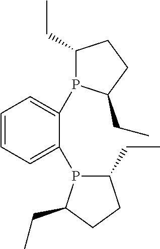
C1=CC=C(P2C(CC)CCC2CC)C(P2C(CC)CCC2CC)=C1
